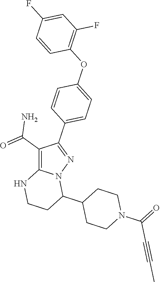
C1(C(N)=O)=C2N(N=C1C1=CC=C(OC3=C(F)C=C(F)C=C3)C=C1)C(C1CCN(C(=O)C#CC)CC1)CCN2
